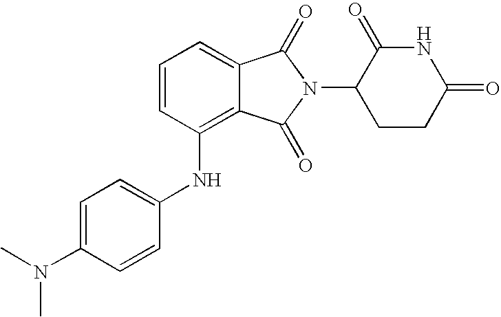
C1=CC(NC2=CC=C(N(C)C)C=C2)=C2C(=C1)C(=O)N(C1CCC(=O)NC1=O)C2=O
